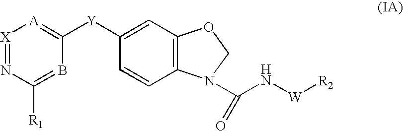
[X]1=NC([R1])=BC([Y]C2=CC3=C(C=C2)N(C(N[W][R2])=O)CO3)=[A]1
